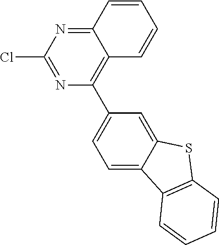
C1=C2C(=CC(C3=C4C(=NC(Cl)=N3)C=CC=C4)=C1)SC1=C2C=CC=C1
